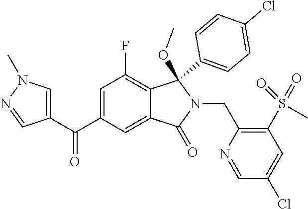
C1=C(C(=O)C2=CN(C)N=C2)C=C2C(=C1F)C(C1=CC=C(Cl)C=C1)(OC)N(CC1=C(S(C)(=O)=O)C=C(Cl)C=N1)C2=O
